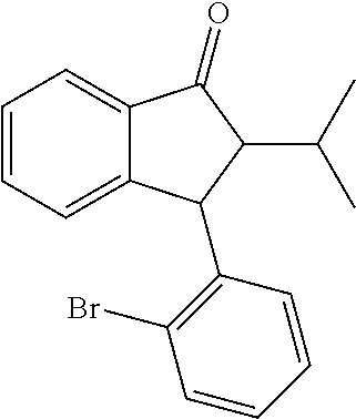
C1=CC=C2C(=C1)C(=O)C(C(C)C)C2C1=C(Br)C=CC=C1
